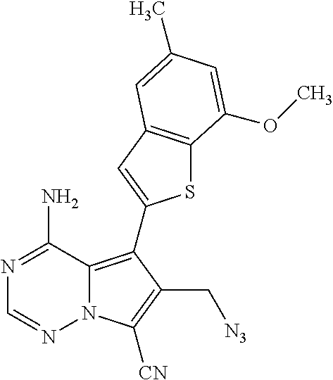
N1=C(N)C2=C(C3=CC4=C(S3)C(OC)=CC(C)=C4)C(C[N3])=C([CN])N2N=C1
